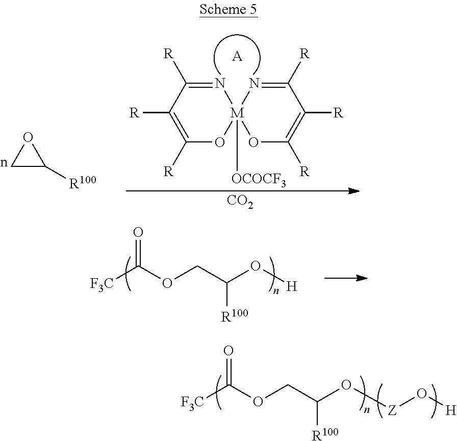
N1=C([R])C([R])=C([R])O[M]12([OCOCF3])OC([R])=C([R])C([R])=N2.[A].[CO2].C1C([R100])O1.[F3C]C(OCC(O[H])[R100])=O.[F3C]C(OCC(O[Z]O[H])[R100])=O
